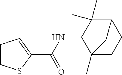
C1(C)(C)C2CCC(C)(C1NC(C1=CC=CS1)=O)C2
